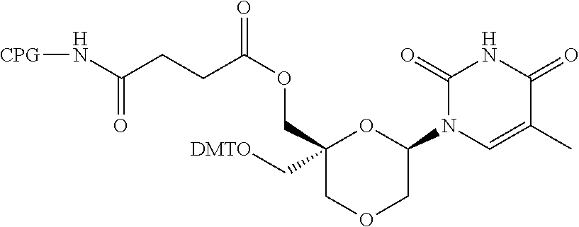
C1(C[DMTO])(COC(=O)CCC(N[CPG])=O)COCC(N2C=C(C)C(=O)NC2=O)O1
